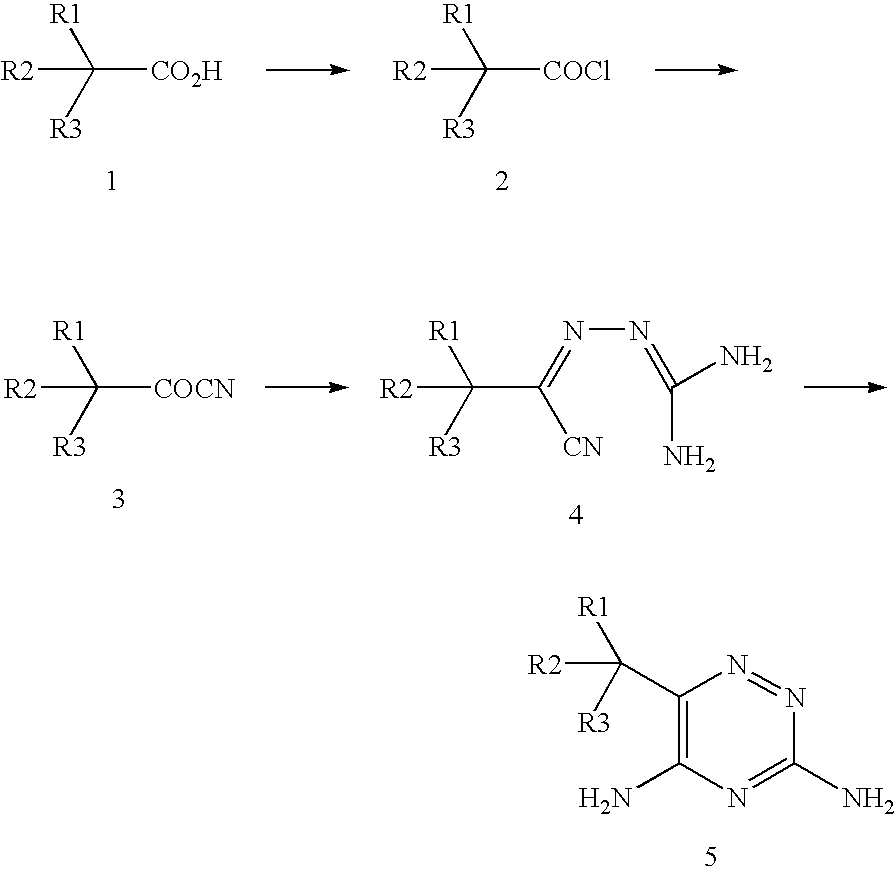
C([CO2H])([R1])([R3])[R2].C([COCl])([R1])([R3])[R2].C([COCN])([R1])([R3])[R2].C(C([CN])=NN=C(N)N)([R1])([R3])[R2].C([R1])([R3])([R2])C1=C(N)N=C(N)N=N1
